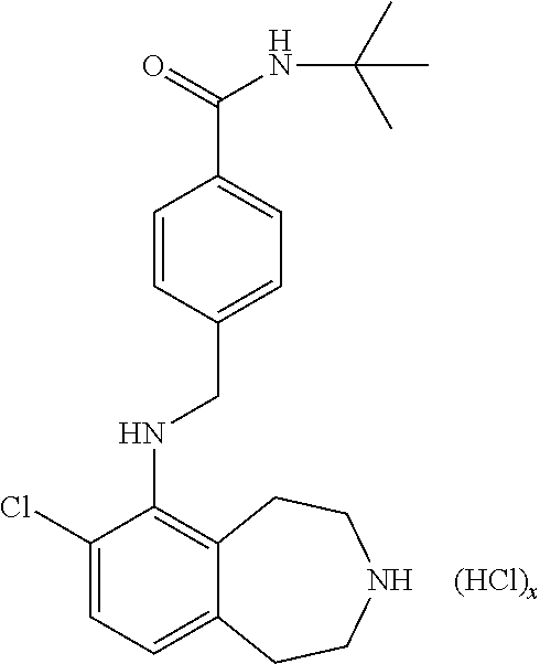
C1(Cl)=CC=C2C(=C1NCC1=CC=C(C(=O)NC(C)(C)C)C=C1)CCNCC2
